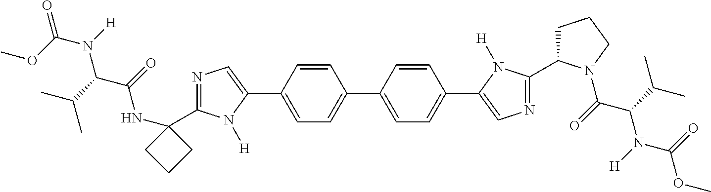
COC(N([H])C(C(C)C)C(=O)NC1(C2=NC=C(C3=CC=C(C4=CC=C(C5=CN=C(C6CCCN6C(=O)C(C(C)C)N([H])C(=O)OC)N5[H])C=C4)C=C3)N2[H])CCC1)=O
